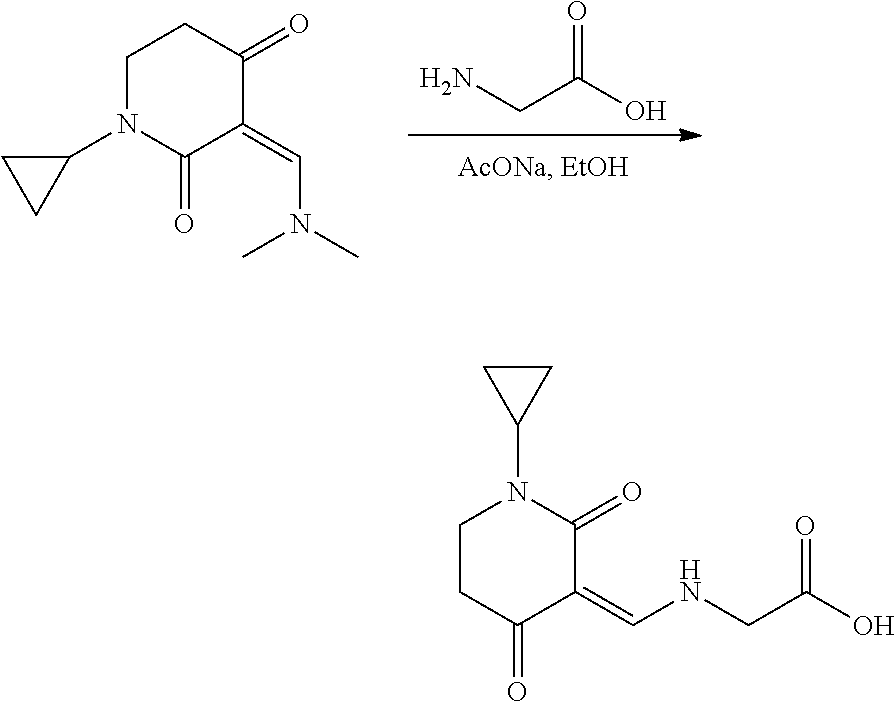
NCC(O)=O.C1(=CN(C)C)C(=O)CCN(C2CC2)C1=O.C1(=CNCC(O)=O)C(=O)CCN(C2CC2)C1=O
